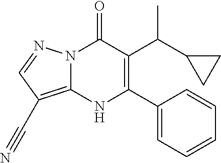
C1(C(C2CC2)C)=C(C2=CC=CC=C2)NC2=C(C#N)C=NN2C1=O
